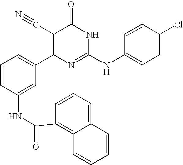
C1(NC(=O)C2=C3C(=CC=C2)C=CC=C3)=CC(C2=C(C#N)C(=O)NC(NC3=CC=C(Cl)C=C3)=N2)=CC=C1
